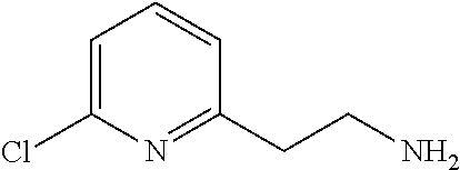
C1=C(Cl)N=C(CCN)C=C1
